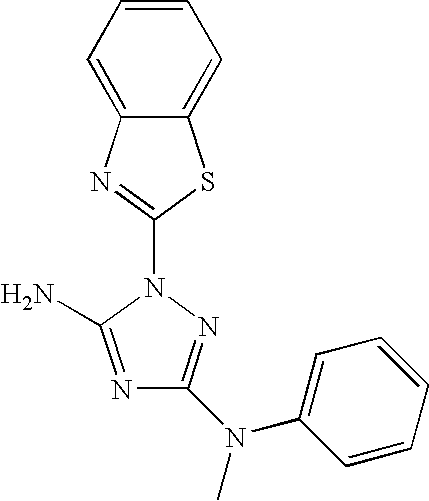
N1=C(N)N(C2=NC3=CC=CC=C3S2)N=C1N(C1=CC=CC=C1)C
